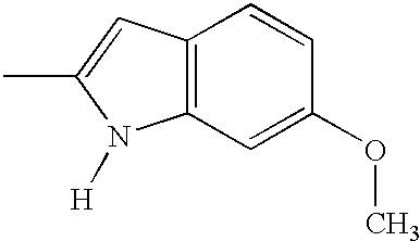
C12=C(C=C(OC)C=C1)N([H])C(C)=C2
